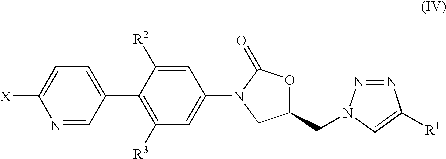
[X]C1=CC=C(C2=C([R3])C=C(N3C(=O)OC(CN4N=NC([R1])=C4)C3)C=C2[R2])C=N1
